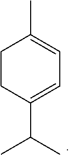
CC1=CC=C(C(C)C)CC1
